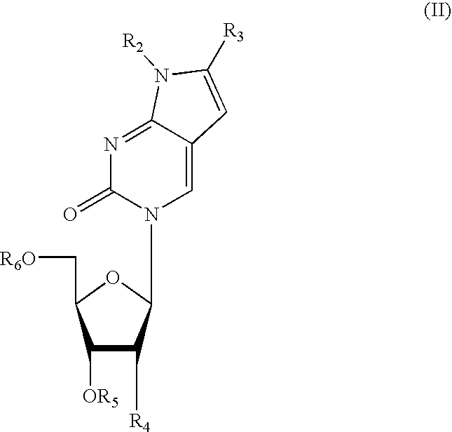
C1([OR5])C([R4])C(N2C=C3C(=NC2=O)N([R2])C([R3])=C3)OC1C[R6O]
